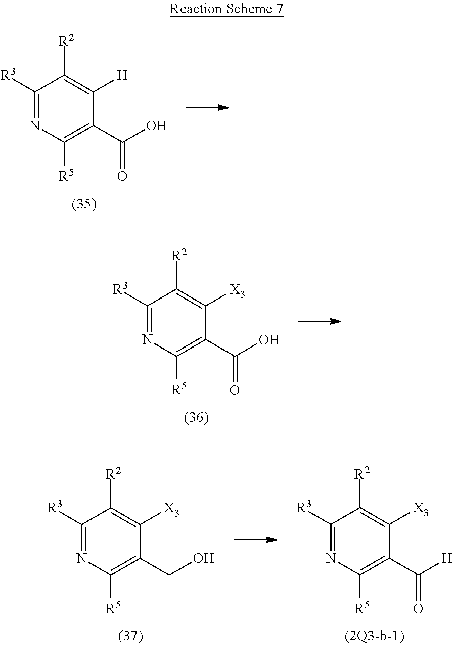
C1([R5])=C(C(=O)O)C([H])=C([R2])C([R3])=N1.C1([R5])=C(C(=O)O)C([X3])=C([R2])C([R3])=N1.C1([R5])=C(CO)C([X3])=C([R2])C([R3])=N1.C1([R5])=C(C(=O)[H])C([X3])=C([R2])C([R3])=N1
